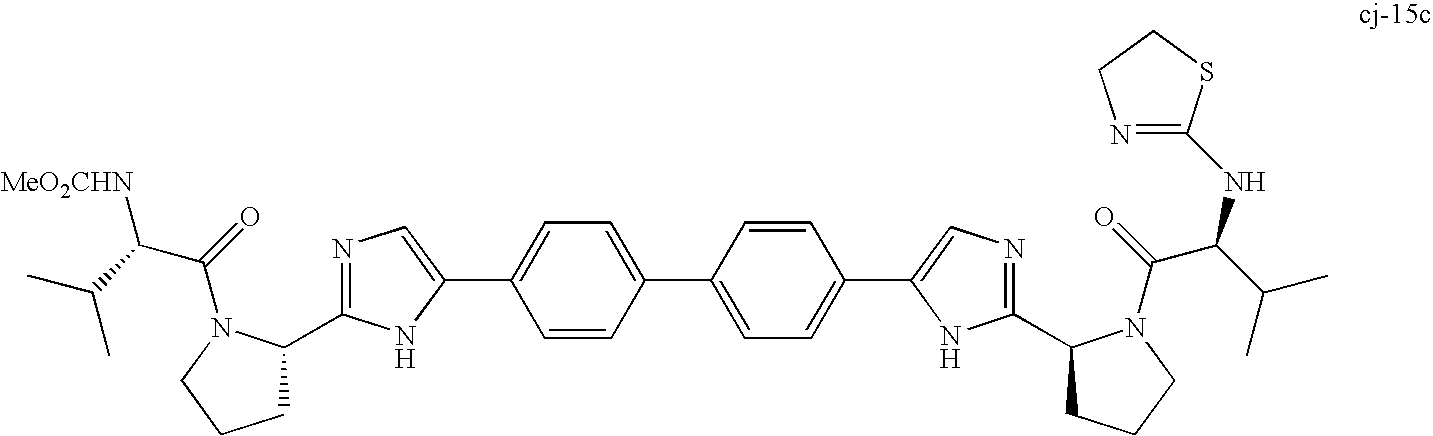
C1=CC(C2=CC=C(C3=CN=C(C4CCCN4C(=O)C(C(C)C)NC4=NCCS4)N3)C=C2)=CC=C1C1=CN=C(C2CCCN2C(=O)C(C(C)C)[MeO2CHN])N1
